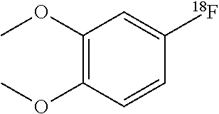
C1(OC)=C(OC)C=CC([18F])=C1
